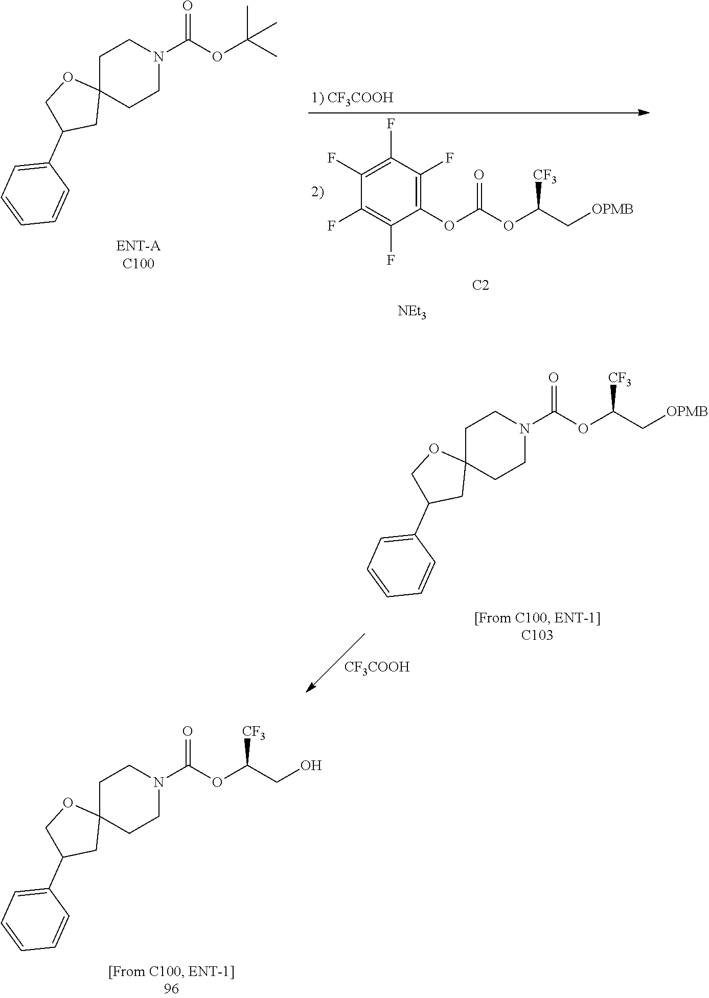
C1(OC(OC(C[OPMB])[CF3])=O)=C(F)C(F)=C(F)C(F)=C1F.[C2].[NEt3].C1C2(CCN(C(OC(C)(C)C)=O)C1)OCC(C1=CC=CC=C1)C2.C1C2(CCN(C(OC(C[OPMB])[CF3])=O)C1)OCC(C1=CC=CC=C1)C2.[CF3COOH].C1C2(CCN(C(OC(CO)[CF3])=O)C1)OCC(C1=CC=CC=C1)C2
